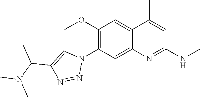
C12=CC(OC)=C(N3C=C(C(N(C)C)C)N=N3)C=C1N=C(NC)C=C2C
